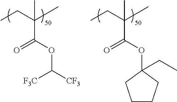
C(C(CC)(C)C)(OC([CF3])[F3C])=O.C(C(CC)(C)C)(=O)OC1(CC)CCCC1
